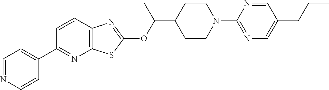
C1=CC2=C(N=C1C1=CC=NC=C1)SC(OC(C1CCN(C3=NC=C(CCC)C=N3)CC1)C)=N2
